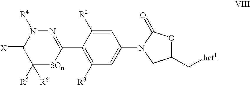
N1=C(C2=C([R3])C=C(N3C(=O)OC(C[het1])C3)C=C2[R2])[SOn]C([R5])([R6])C(=[X])N1[R4]
